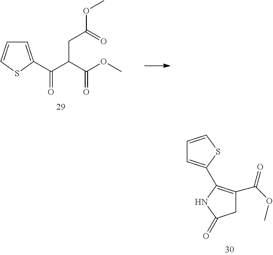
C1=C(C(C(C(OC)=O)CC(OC)=O)=O)SC=C1.C1C(C(OC)=O)=C(C2=CC=CS2)NC1=O
